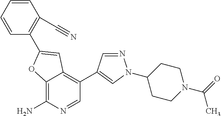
C12=C(N)N=CC(C3=CN(C4CCN(C(=O)C)CC4)N=C3)=C1C=C(C1=C(C#N)C=CC=C1)O2
